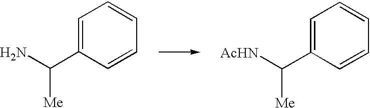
C1=C(C(N)[Me])C=CC=C1.C1=C(C([AcHN])[Me])C=CC=C1
